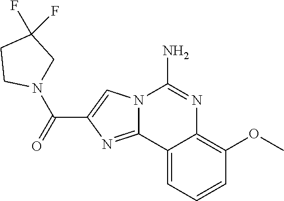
N12C(=NC(C(=O)N3CC(F)(F)CC3)=C1)C1=CC=CC(OC)=C1N=C2N
